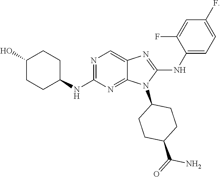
N1=C(NC2CCC(O)CC2)N=C2C(=C1)N=C(NC1=CC=C(F)C=C1F)N2C1CCC(C(N)=O)CC1
